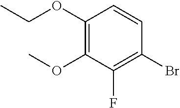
C1(OCC)=C(OC)C(F)=C(Br)C=C1
